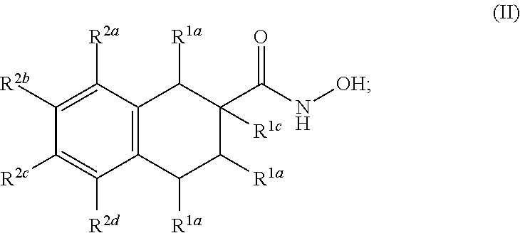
C12=C(C([R2a])=C([R2b])C([R2c])=C1[R2d])C([R1a])C([R1c])(C(N[OH])=O)C([R1a])C2[R1a]
